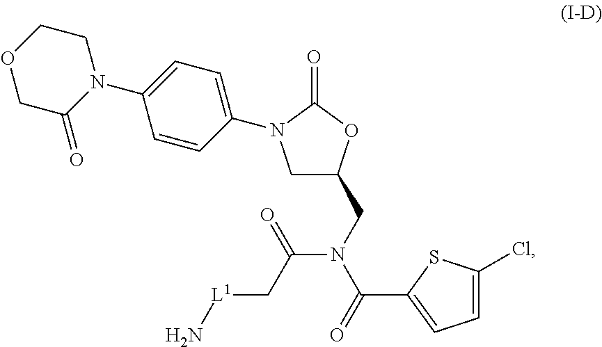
C1C(CN(C(=O)C2=CC=C(Cl)S2)C(C[L1]N)=O)OC(=O)N1C1=CC=C(N2CCOCC2=O)C=C1
